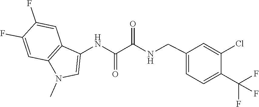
C1=C(CNC(C(NC2=CN(C)C3=C2C=C(F)C(F)=C3)=O)=O)C=C(Cl)C(C(F)(F)F)=C1
